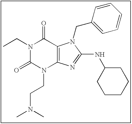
N1(CC)C(=O)N(CCN(C)C)C2=C(C1=O)N(CC1=CC=CC=C1)C(NC1CCCCC1)=N2
